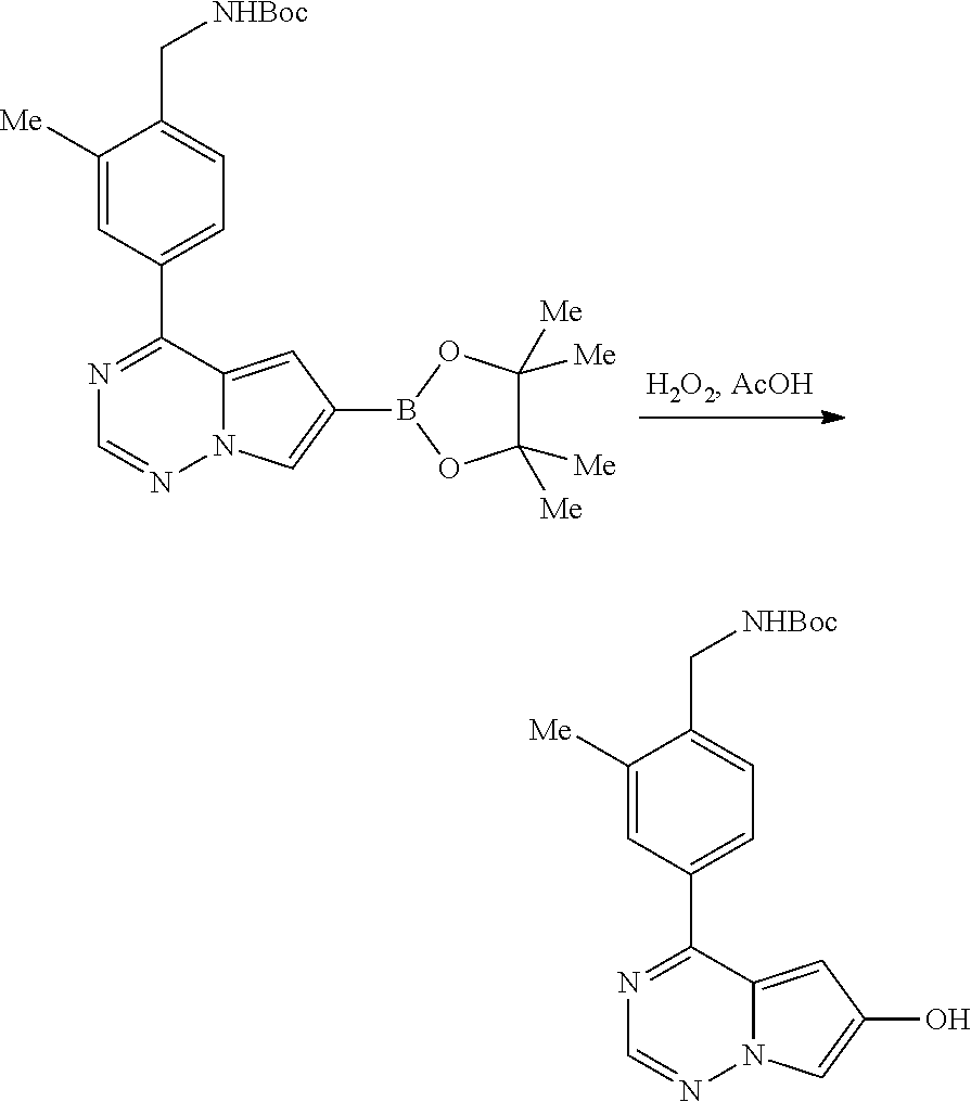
C1(C2=NC=NN3C2=CC(B2OC([Me])([Me])C([Me])([Me])O2)=C3)=CC=C(C[NHBoc])C([Me])=C1.C1(C2=NC=NN3C2=CC(O)=C3)=CC=C(C[NHBoc])C([Me])=C1
